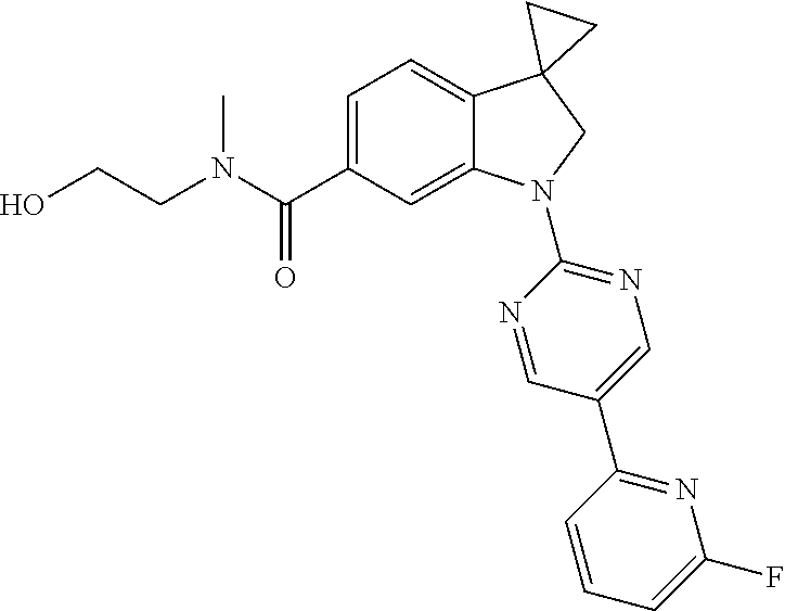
N(C(C1=CC=C2C(=C1)N(C1=NC=C(C3=NC(F)=CC=C3)C=N1)CC21CC1)=O)(C)CCO
